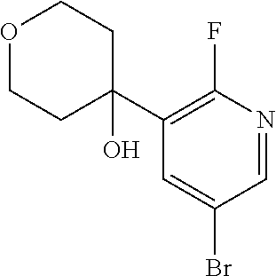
O1CCC(C2=C(F)N=CC(Br)=C2)(O)CC1
